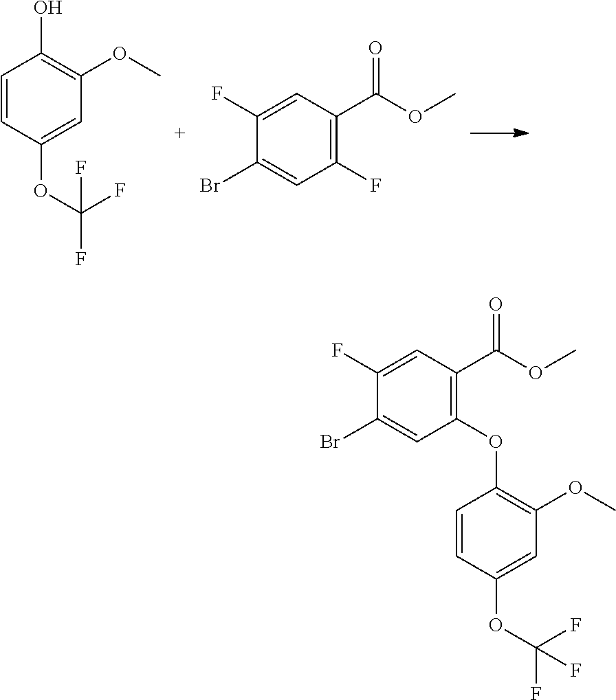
C1=CC(OC(F)(F)F)=CC(OC)=C1O.C1(F)=CC(C(OC)=O)=C(F)C=C1Br.C1(F)=CC(C(OC)=O)=C(OC2=C(OC)C=C(OC(F)(F)F)C=C2)C=C1Br
